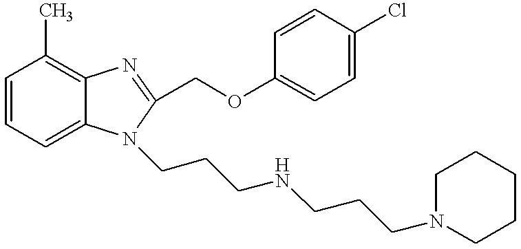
C1=CC=C2C(=C1C)N=C(COC1=CC=C(Cl)C=C1)N2CCCNCCCN1CCCCC1
